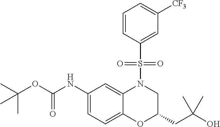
C1(NC(OC(C)(C)C)=O)=CC=C2C(=C1)N(S(C1=CC([CF3])=CC=C1)(=O)=O)CC(CC(O)(C)C)O2
